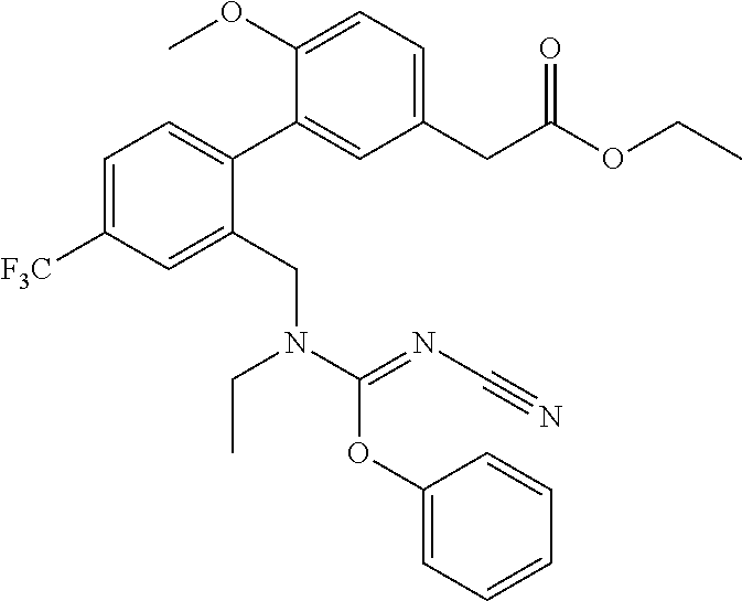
C1=C([F3C])C=C(CN(CC)C(OC2=CC=CC=C2)=NC#N)C(C2=CC(CC(OCC)=O)=CC=C2OC)=C1
